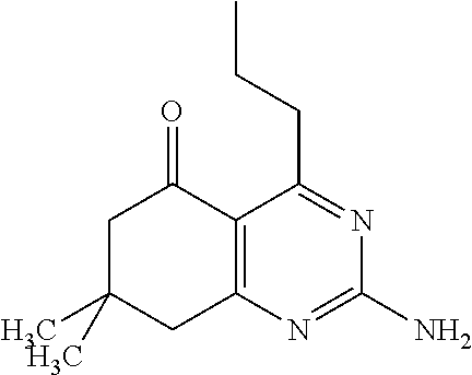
CC1(C)CC2=C(C(=O)C1)C(CCC)=NC(N)=N2
